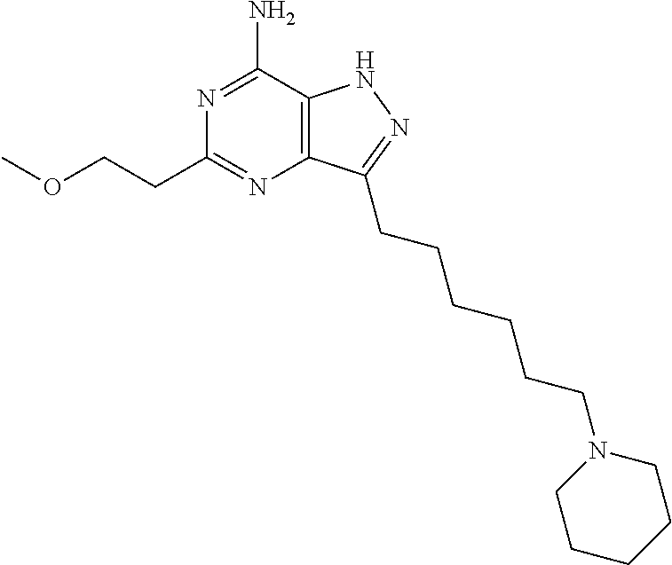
C12=C(C(N)=NC(CCOC)=N1)NN=C2CCCCCCN1CCCCC1
